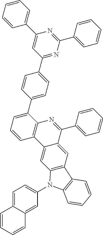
C1=CC=C(C2=CC=C(C3=NC(C4=CC=CC=C4)=NC(C4=CC=CC=C4)=C3)C=C2)C2=C1C1=CC3=C(C=C1C(C1=CC=CC=C1)=N2)C1=C(N3C2=CC=C3C(=C2)C=CC=C3)C=CC=C1
